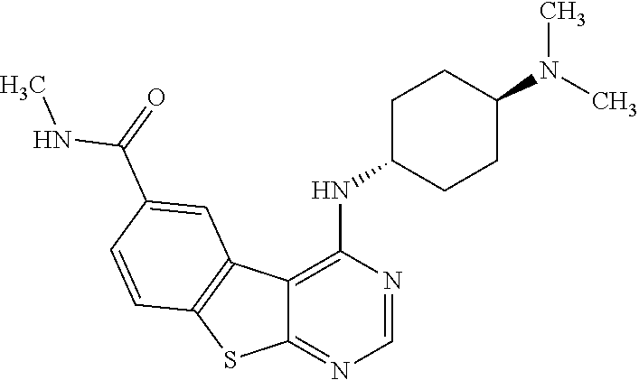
C12=C(NC3CCC(N(C)C)CC3)N=CN=C1SC1=C2C=C(C(=O)NC)C=C1
